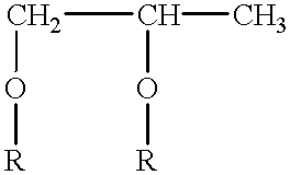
C(C(O[R])C)O[R]
